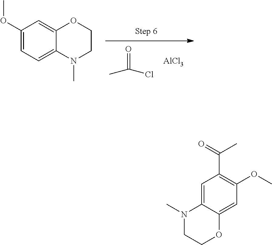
CC(Cl)=O.[AlCl3].C1(OC)=CC=C2C(=C1)OCCN2C.C1=C2C(=CC(OC)=C1C(C)=O)OCCN2C
